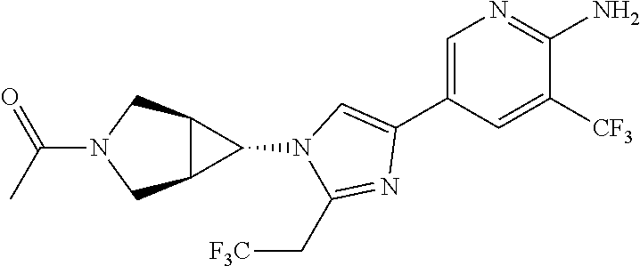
C1=C(C2=CN(C3C4C3CN(C(C)=O)C4)C(C[F3C])=N2)C=C([CF3])C(N)=N1
